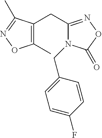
C1(C)=C(CC2=NOC(=O)N2CC2=CC=C(F)C=C2)C(C)=NO1
